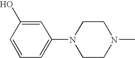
C1=C(O)C=CC=C1N1CCN(C)CC1
